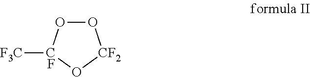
O1O[CF2]O[CF]1[F3C]
